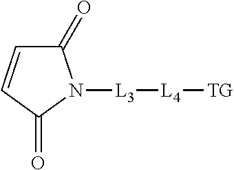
C1(=O)C=CC(=O)N1[L3][L4][TG]
